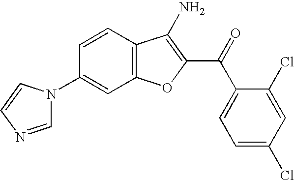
C12=C(C=CC(N3C=NC=C3)=C1)C(N)=C(C(C1=CC=C(Cl)C=C1Cl)=O)O2
